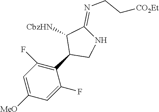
C1=C([MeO])C=C(F)C(C2CNC(=NCC[CO2Et])C2[CbzHN])=C1F
